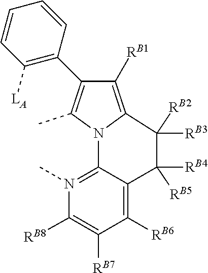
[RB2]C1([RB3])C2=C([RB1])C(C3=C([LA])C=CC=C3)=C(C)N2C2=N(C)C([RB8])=C([RB7])C([RB6])=C2C1([RB5])[RB4]
